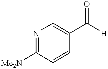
N1=C([Me2N])C=CC(C([H])=O)=C1
